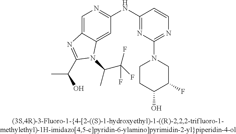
C1=C2C(=CC(NC3=NC(N4CCC(O)C(F)C4)=NC=C3)=N1)N(C(C(F)(F)F)C)C(C(C)O)=N2
